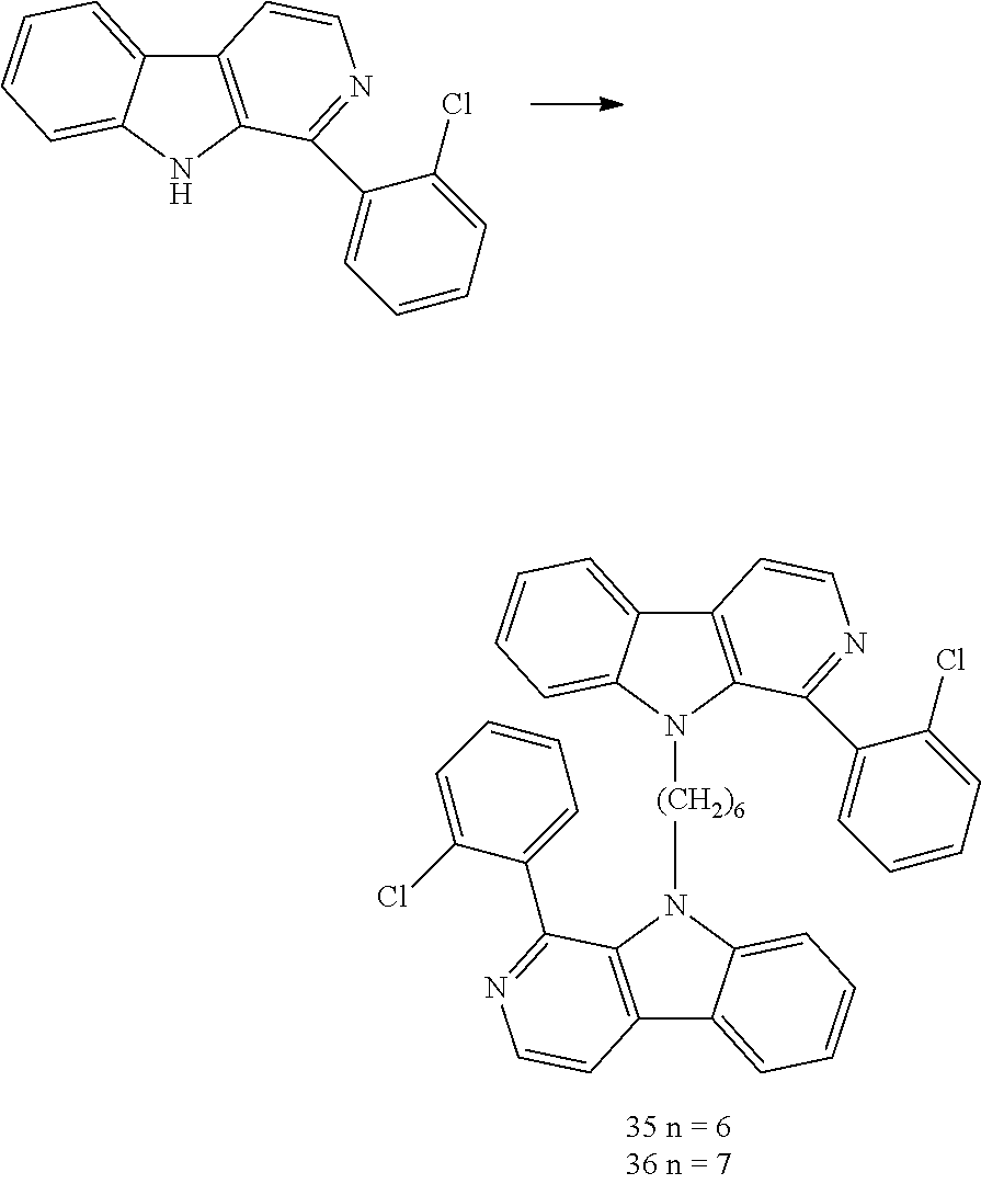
C12=C(NC3=CC=CC=C13)C(C1=CC=CC=C1Cl)=NC=C2.C12=C(N([(CH2)6]N3C4=C(C5=CC=CC=C35)C=CN=C4C3=CC=CC=C3Cl)C3=CC=CC=C13)C(C1=CC=CC=C1Cl)=NC=C2
